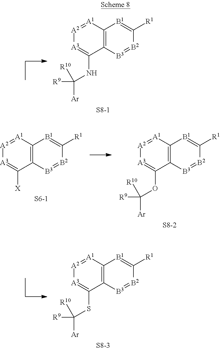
C12=C([A1]=[A2][A3]=C1NC([Ar])([R10])[R9])[B1]=C([R1])[B2]=[B3]2.[S8-1].C12=C([A1]=[A2][A3]=C1SC([Ar])([R10])[R9])[B1]=C([R1])[B2]=[B3]2.[S8-3].C12=C([A1]=[A2][A3]=C1[X])[B1]=C([R1])[B2]=[B3]2.[S6-1].C12=C([A1]=[A2][A3]=C1OC([Ar])([R10])[R9])[B1]=C([R1])[B2]=[B3]2.[S8-2]
